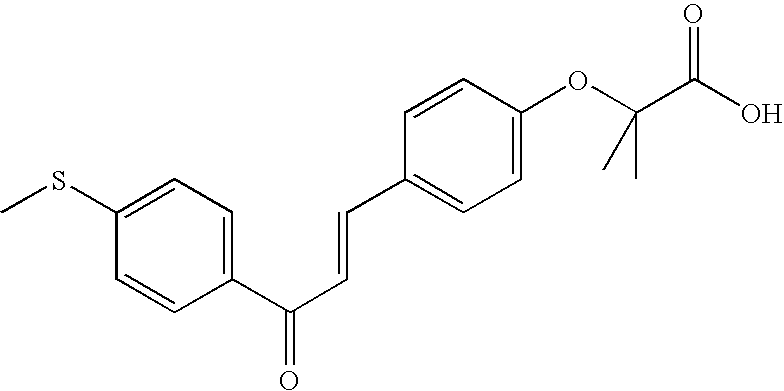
C1(SC)=CC=C(C(C=CC2=CC=C(OC(C(O)=O)(C)C)C=C2)=O)C=C1
